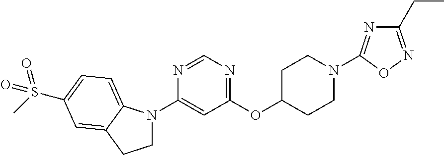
C1N(C2=CC(OC3CCN(C4=NC(CC)=NO4)CC3)=NC=N2)C2=CC=C(S(C)(=O)=O)C=C2C1
